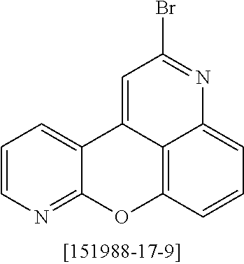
C12=CC=CN=C1OC1=C3C2=CC(Br)=NC3=CC=C1
